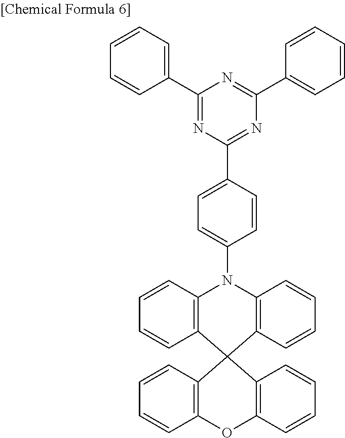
C1(C2=NC(C3=CC=C(N4C5=C(C6(C7=C4C=CC=C7)C4=C(OC7=C6C=CC=C7)C=CC=C4)C=CC=C5)C=C3)=NC(C3=CC=CC=C3)=N2)=CC=CC=C1
